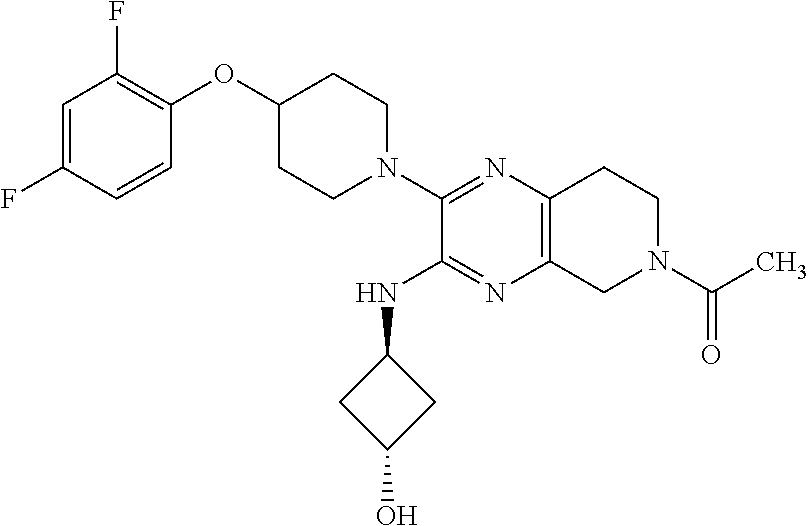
C1=C(F)C=CC(OC2CCN(C3=NC4=C(N=C3NC3CC(O)C3)CN(C(=O)C)CC4)CC2)=C1F
